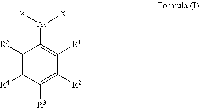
C1([R5])=C([R4])C([R3])=C([R2])C([R1])=C1[As]([X])[X]
